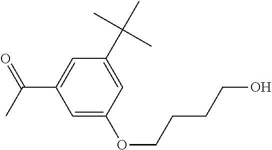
CC(C1=CC(C(C)(C)C)=CC(OCCCCO)=C1)=O
